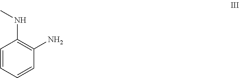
C1=CC=CC(N)=C1NC
